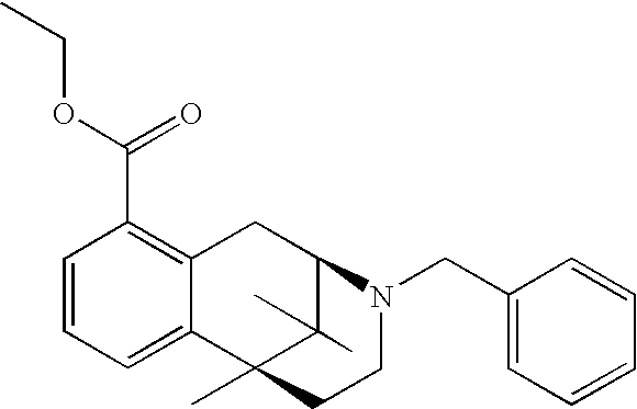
C1=CC=C2C(=C1C(OCC)=O)CC1C(C)(C)C2(C)CCN1CC1=CC=CC=C1
